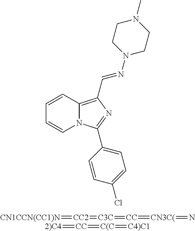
C1=CC2=C(C=NN3CCN(C)CC3)N=C(C3=CC=C(Cl)C=C3)N2C=C1.[CN1CCN(CC1)N]=[CC2]=[C3C]=[CC]=[CN3C(]=N.[2)C4]=[CC]=[C(C]=[C4)C1]
